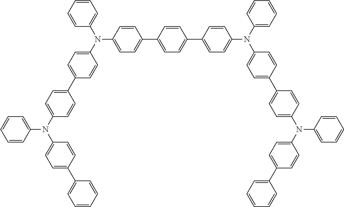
C1=CC(C2=CC=C(C3=CC=C(N(C4=CC=C(C5=CC=C(N(C6=CC=CC=C6)C6=CC=C(C7=CC=CC=C7)C=C6)C=C5)C=C4)C4=CC=CC=C4)C=C3)C=C2)=CC=C1N(C1=CC=CC=C1)C1=CC=C(C2=CC=C(N(C3=CC=CC=C3)C3=CC=C(C4=CC=CC=C4)C=C3)C=C2)C=C1
